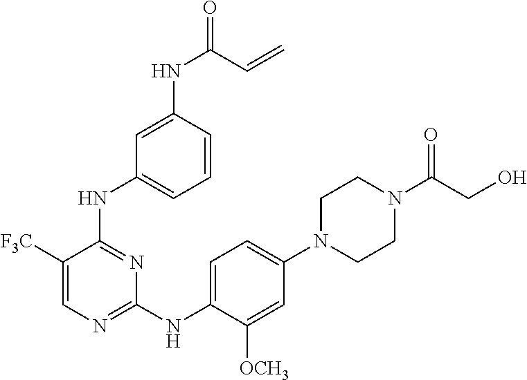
C1N(C(CO)=O)CCN(C2=CC=C(NC3=NC=C([F3C])C(NC4=CC=CC(NC(=O)C=C)=C4)=N3)C([OCH3])=C2)C1
